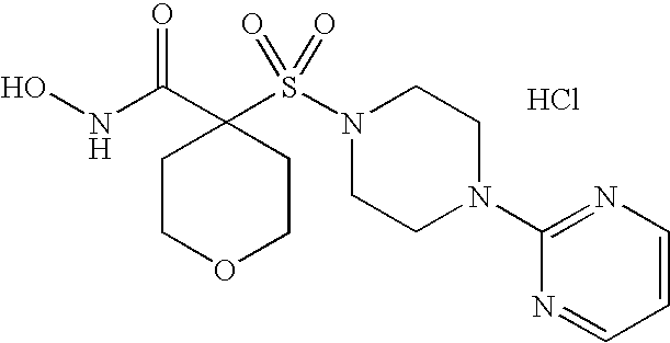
ONC(C1(S(N2CCN(C3=NC=CC=N3)CC2)(=O)=O)CCOCC1)=O.Cl
